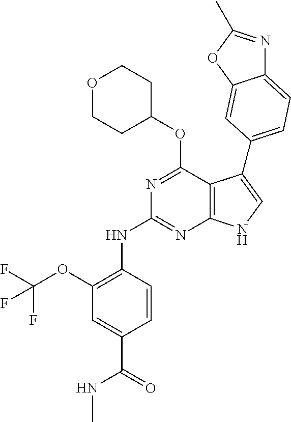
N(C1=NC2=C(C(OC3CCOCC3)=N1)C(C1=CC=C3N=C(C)OC3=C1)=CN2)C1=C(OC(F)(F)F)C=C(C(=O)NC)C=C1
